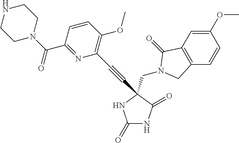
C1(=O)NC(=O)C(C#CC2=C(OC)C=CC(C(N3CCNCC3)=O)=N2)(CN2C(=O)C3=C(C=CC(OC)=C3)C2)N1
